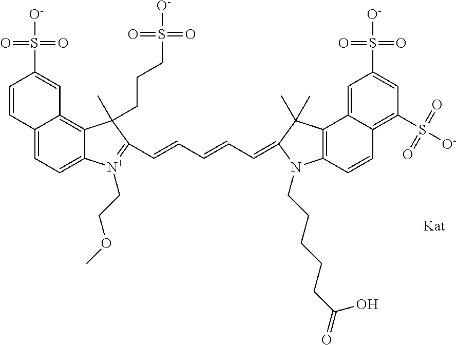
C12=CC=C3C(=C1C=C(S([O-])(=O)=O)C=C2)C(C)(CCCS([O-])(=O)=O)C(C=CC=CC=C1C(C)(C)C2=C(N1CCCCCC(=O)O)C=CC1=C(S([O-])(=O)=O)C=C(S([O-])(=O)=O)C=C21)=[N+]3CCOC
